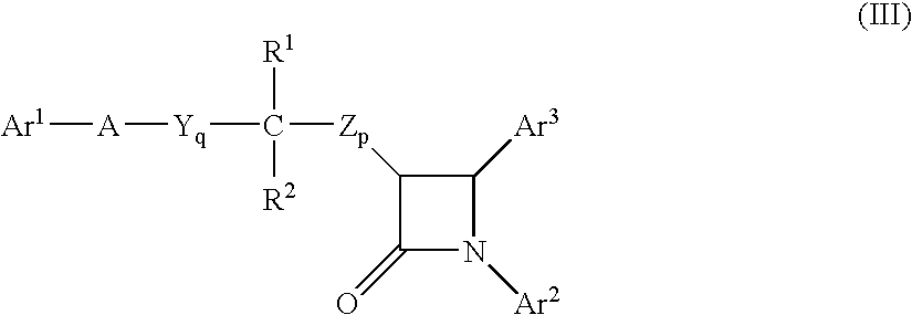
C1([Zp]C([Yq][A][Ar1])([R1])[R2])C(=O)N([Ar2])C1[Ar3]
